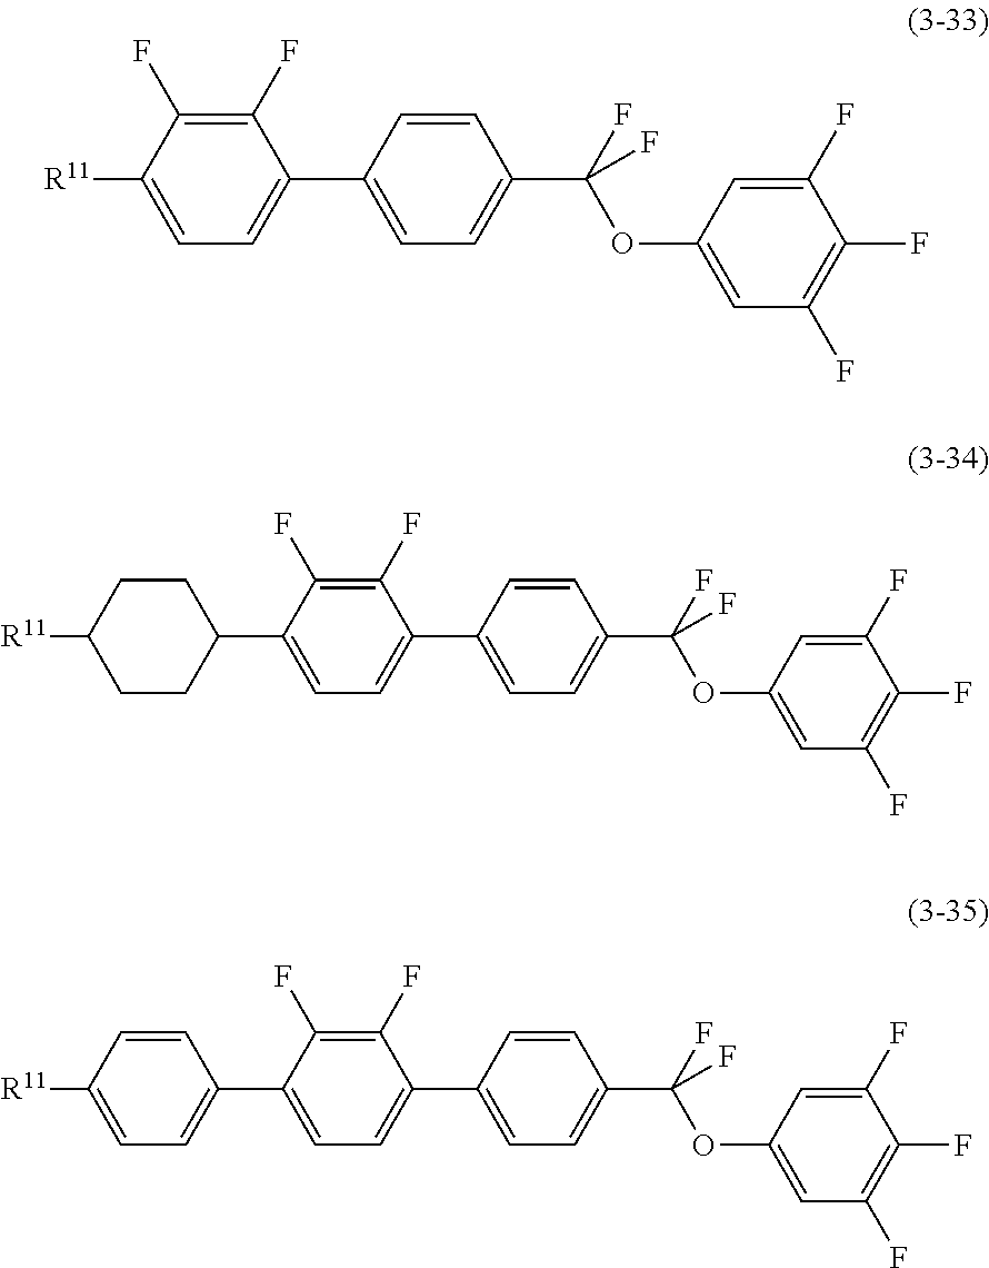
C1(F)=C(F)C([R11])=CC=C1C1=CC=C(C(OC2=CC(F)=C(F)C(F)=C2)(F)F)C=C1.C1(F)=C(F)C(C2CCC([R11])CC2)=CC=C1C1=CC=C(C(OC2=CC(F)=C(F)C(F)=C2)(F)F)C=C1.C1(F)=C(F)C(C2=CC=C([R11])C=C2)=CC=C1C1=CC=C(C(OC2=CC(F)=C(F)C(F)=C2)(F)F)C=C1
